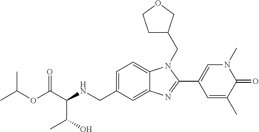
C(C(NCC1=CC=C2C(=C1)N=C(C1=CN(C)C(=O)C(C)=C1)N2CC1CCOC1)C(O)C)(=O)OC(C)C
